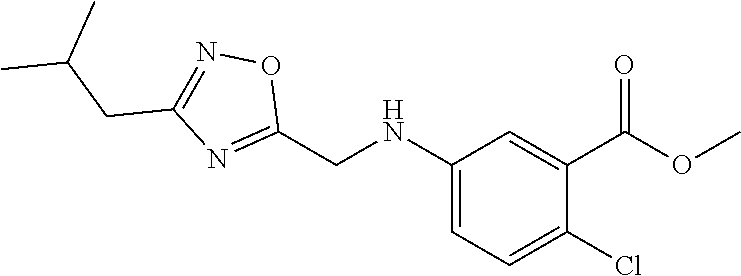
C1(NCC2=NC(CC(C)C)=NO2)=CC=C(Cl)C(C(=O)OC)=C1
